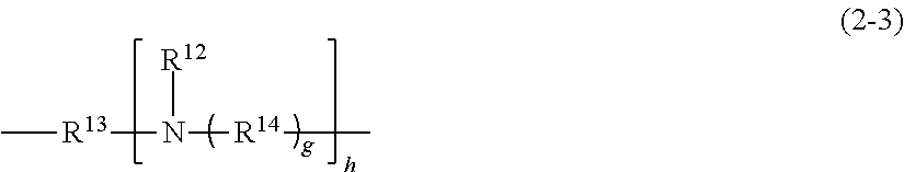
C[R13]N([R14]C)[R12]
